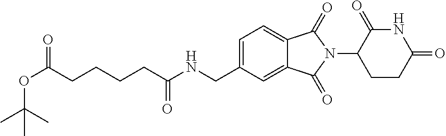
N(CC1=CC=C2C(=C1)C(=O)N(C1CCC(=O)NC1=O)C2=O)C(=O)CCCCC(OC(C)(C)C)=O
